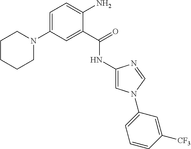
C1=C(N2CCCCC2)C=C(C(=O)NC2=CN(C3=CC=CC([CF3])=C3)C=N2)C(N)=C1
